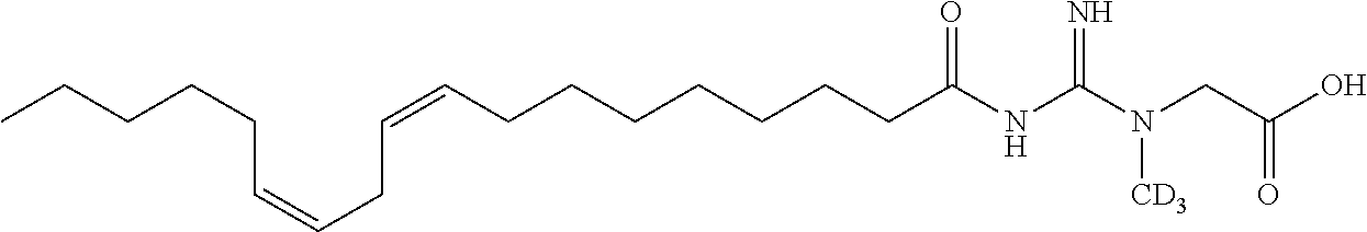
CCCCCC=CCC=CCCCCCCCC(NC(N(CC(O)=O)[CD3])=N)=O
